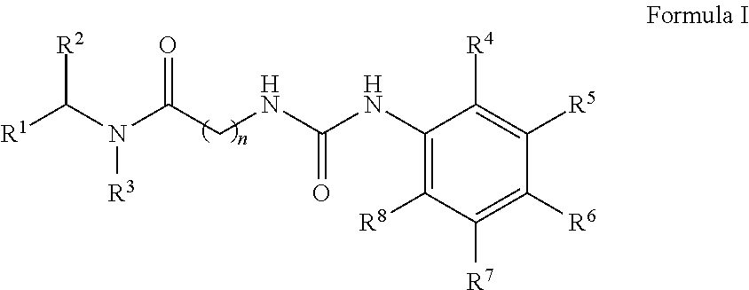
C1(NC(NCC(N(C([R1])[R2])[R3])=O)=O)=C([R8])C([R7])=C([R6])C([R5])=C1[R4]
